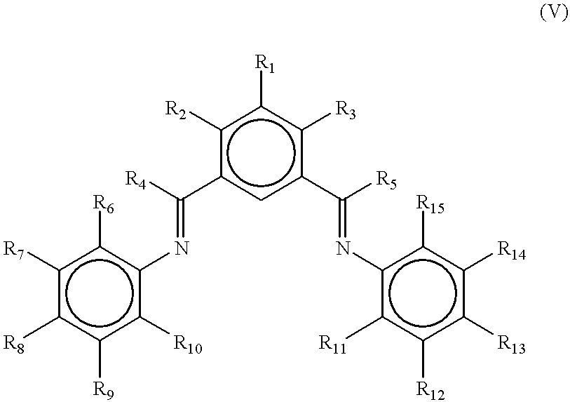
c1([R2])c(C([R4])=Nc2c([R6])c([R7])c([R8])c([R9])c2[R10])cc(C([R5])=Nc2c([R11])c([R12])c([R13])c([R14])c2[R15])c([R3])c1[R1]
